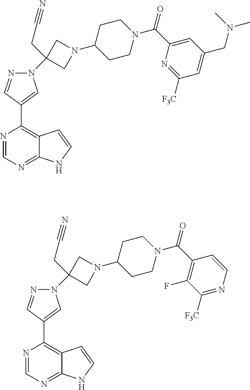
N1=CC(C2=C3C(=NC=N2)NC=C3)=CN1C1(CC#N)CN(C2CCN(C(C3=CC(CN(C)C)=CC([F3C])=N3)=O)CC2)C1.N1=CC(C2=C3C(=NC=N2)NC=C3)=CN1C1(CC#N)CN(C2CCN(C(C3=C(F)C([F3C])=NC=C3)=O)CC2)C1
